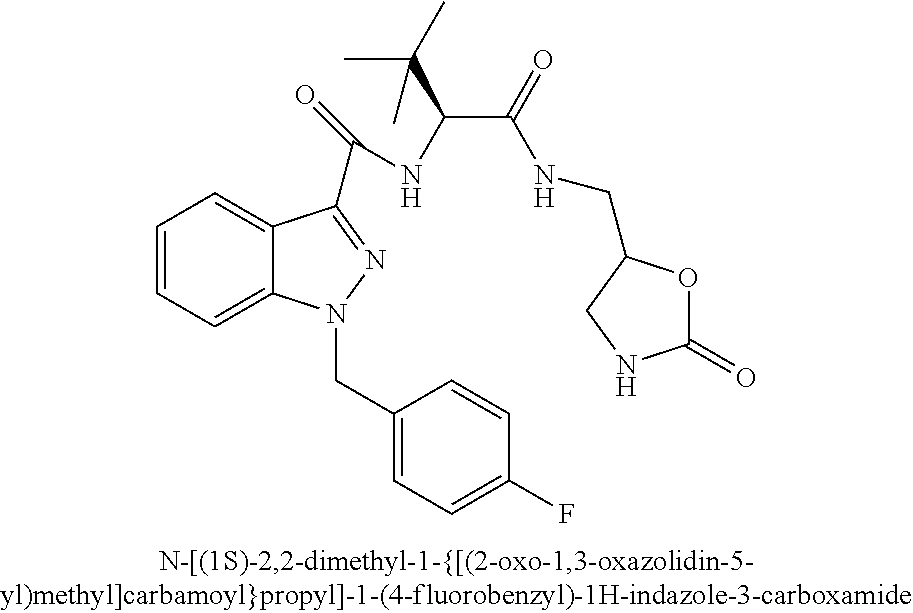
C1=CC=C2C(=C1)C(C(=O)NC(C(=O)NCC1OC(=O)NC1)C(C)(C)C)=NN2CC1=CC=C(F)C=C1
